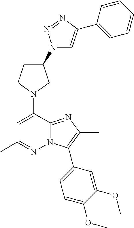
N1(C2=CC(C)=NN3C2=NC(C)=C3C2=CC=C(OC)C(OC)=C2)CC(N2C=C(C3=CC=CC=C3)N=N2)CC1
